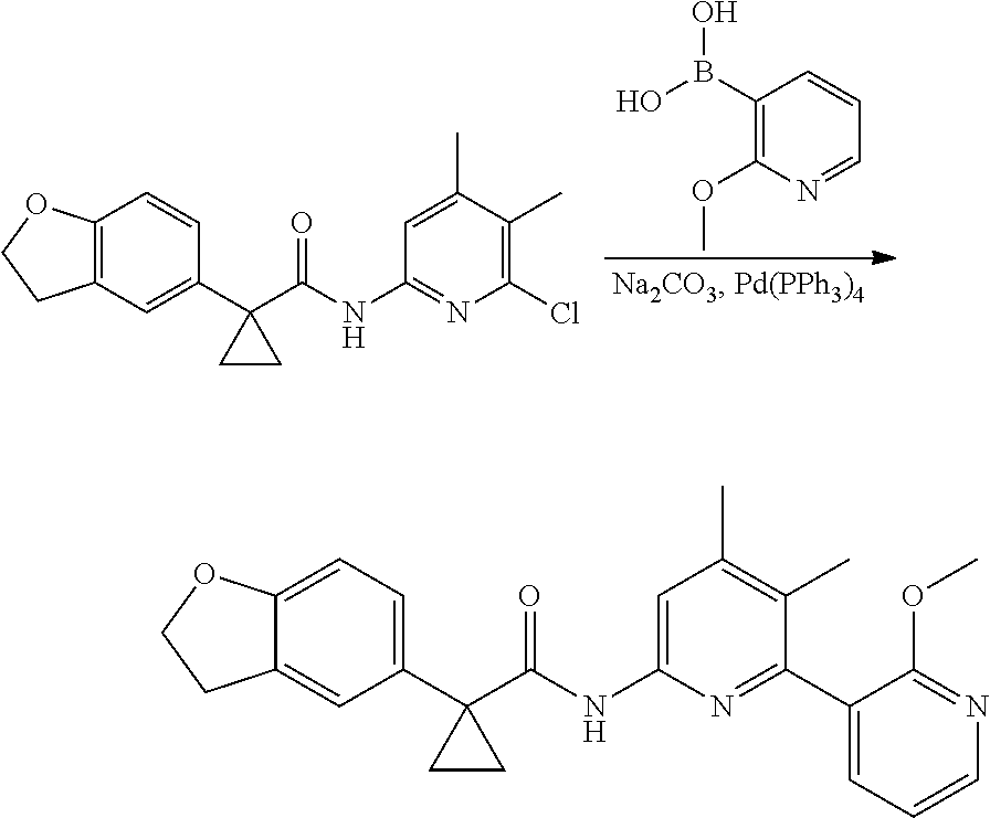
C12=CC=C(C3(C(=O)NC4=CC(C)=C(C)C(C5=CC=CN=C5OC)=N4)CC3)C=C1CCO2.C12=C(C=C(C3(C(=O)NC4=NC(Cl)=C(C)C(C)=C4)CC3)C=C1)CCO2.B(C1=C(OC)N=CC=C1)(O)O
